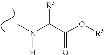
CN(C(C(O[R5])=O)[R5])[H]
